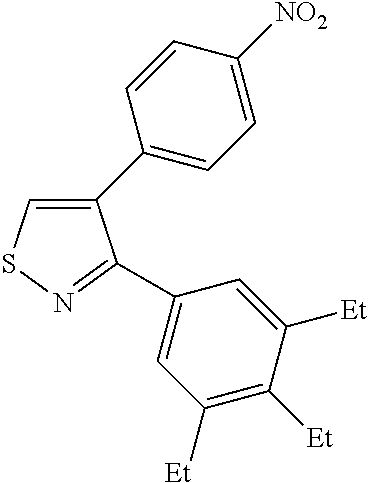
C1(C2=CC=C([NO2])C=C2)=CSN=C1C1=CC([Et])=C([Et])C([Et])=C1
